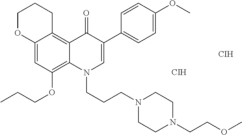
C12=CC(OCCC)=C3C(=C1CCCO2)C(=O)C(C1=CC=C(OC)C=C1)=CN3CCCN1CCN(CCOC)CC1.[CIH].[CIH]
